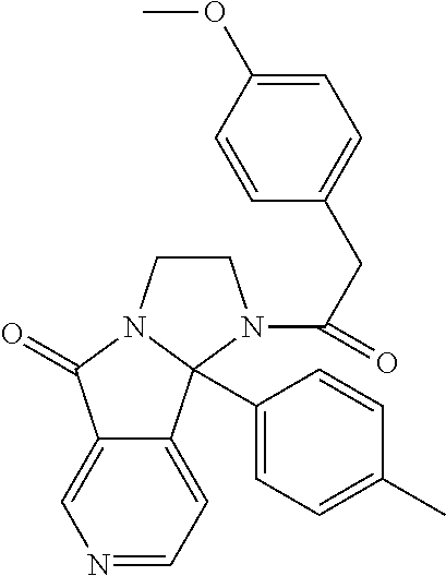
N1=CC=C2C(=C1)C(=O)N1CCN(C(CC3=CC=C(OC)C=C3)=O)C21C1=CC=C(C)C=C1
